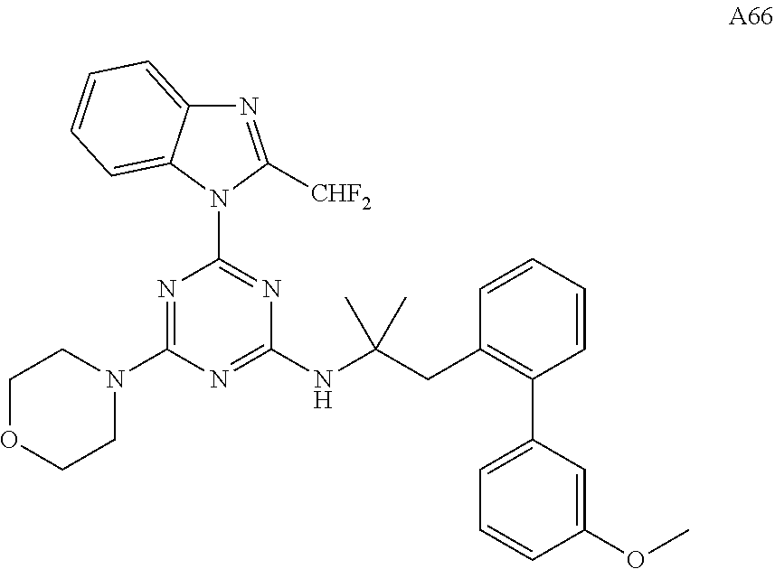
N1=C([CHF2])N(C2=NC(NC(CC3=C(C4=CC=CC(OC)=C4)C=CC=C3)(C)C)=NC(N3CCOCC3)=N2)C2=CC=CC=C12
